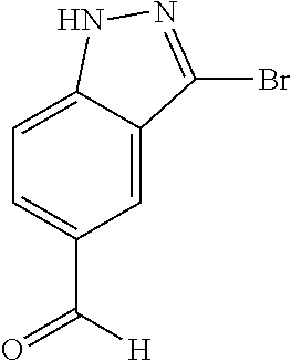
C1=C2C(=CC=C1C(=O)[H])NN=C2Br
